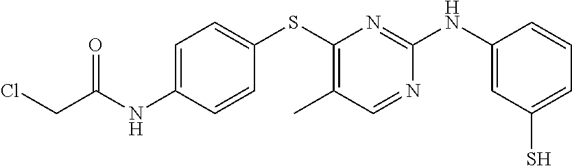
C1=C(NC(CCl)=O)C=CC(SC2=C(C)C=NC(NC3=CC(S)=CC=C3)=N2)=C1
